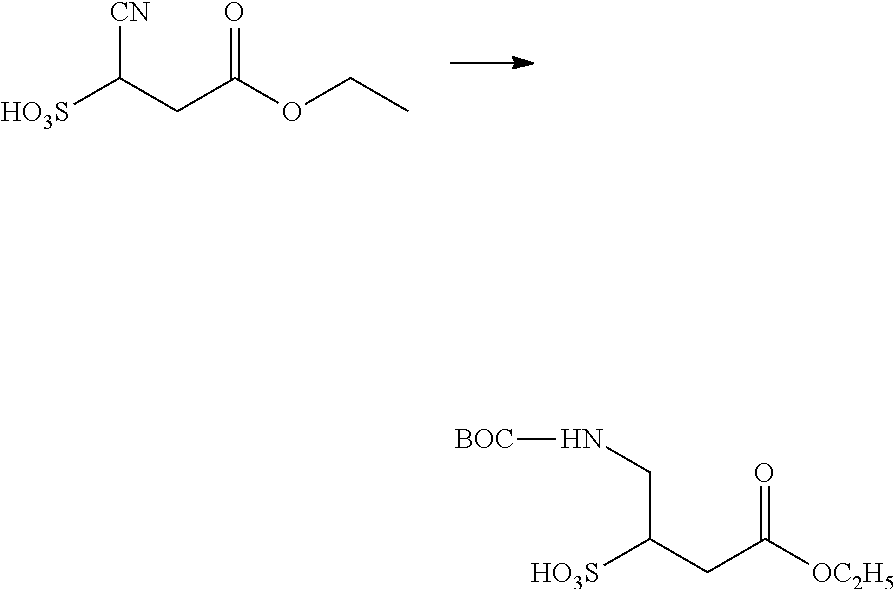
[HO3S]C(CC(OCC)=O)[CN].[HO3S]C(CC([OC2H5])=O)CN[BOC]
